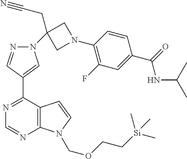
C12=C(C(C3=CN(C4(CC#N)CN(C5=C(F)C=C(C(=O)NC(C)C)C=C5)C4)N=C3)=NC=N1)C=CN2COCC[Si](C)(C)C
